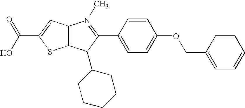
C12=C(C(C3CCCCC3)C(C3=CC=C(OCC4=CC=CC=C4)C=C3)=N1C)SC(C(O)=O)=C2
